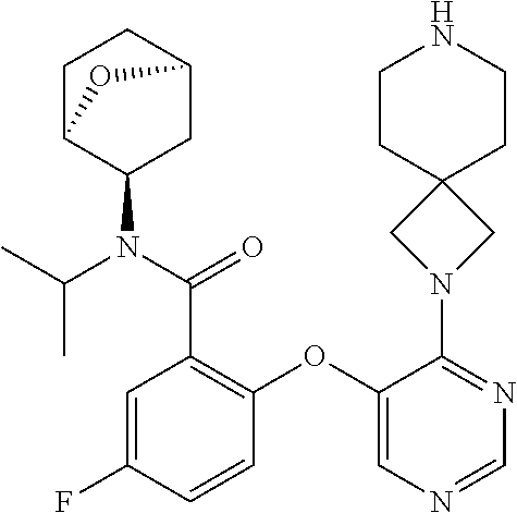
C1C2C(N(C(C)C)C(=O)C3=C(OC4=CN=CN=C4N4CC5(C4)CCNCC5)C=CC(F)=C3)CC(C1)O2
